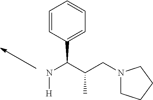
N(C(C(CN1CCCC1)C)C1=CC=CC=C1)[H]
